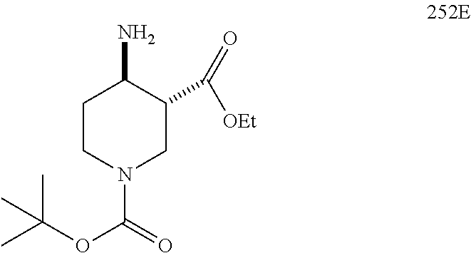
C1CN(C(=O)OC(C)(C)C)CC(C([OEt])=O)C1N
